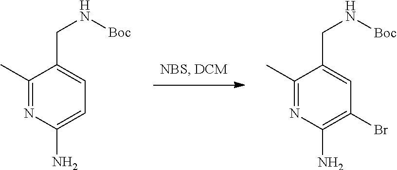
NC1=C(Br)C=C(CN[Boc])C(C)=N1.NC1=CC=C(CN[Boc])C(C)=N1
